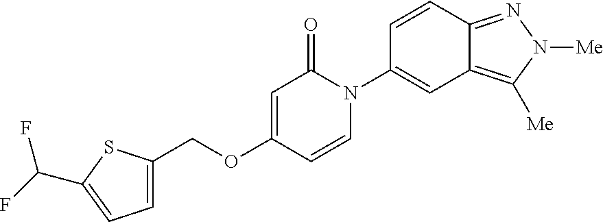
C(OC1=CC(=O)N(C2=CC3=C([Me])N([Me])N=C3C=C2)C=C1)C1=CC=C(C(F)F)S1
